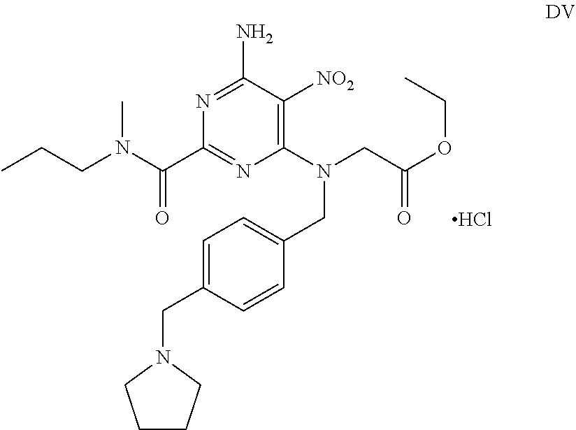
N1=C(N)C([NO2])=C(N(CC(OCC)=O)CC2=CC=C(CN3CCCC3)C=C2)N=C1C(N(CCC)C)=O.Cl
